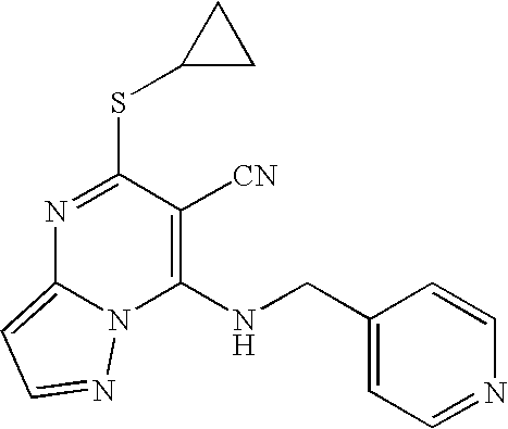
N1=C(SC2CC2)C([CN])=C(NCC2=CC=NC=C2)N2C1=CC=N2
